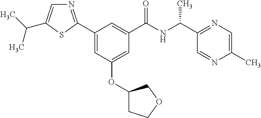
C1=C(OC2CCOC2)C=C(C2=NC=C(C(C)C)S2)C=C1C(NC(C1=NC=C(C)N=C1)C)=O
